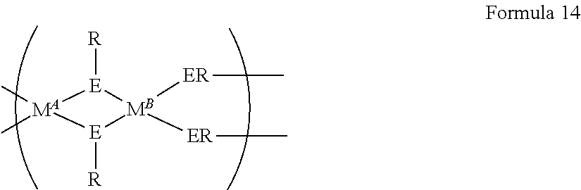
[R][E]1[MB]([ER]CC)([ER]CC)[E]([R])[MA]1(C)C
